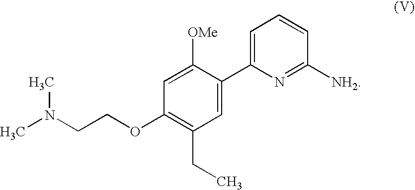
C1=C([OMe])C(C2=CC=CC([NH2])=N2)=CC(CC)=C1OCCN(C)C
